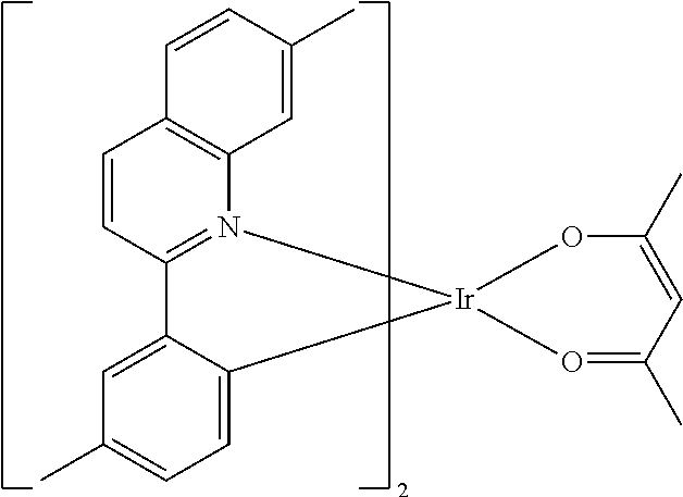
C1=C2C(=CC=C1C)[Ir]1(N3=C2C=CC2=C3C=C(C)C=C2)O=C(C)C=C(C)O1
